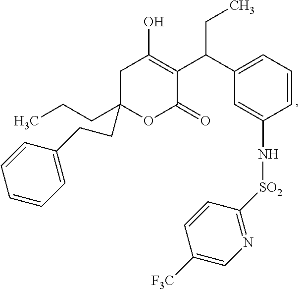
C1=CC=C(C(CC)C2=C(O)CC(CCC)(CCC3=CC=CC=C3)OC2=O)C=C1N[SO2]C1=NC=C([F3C])C=C1
